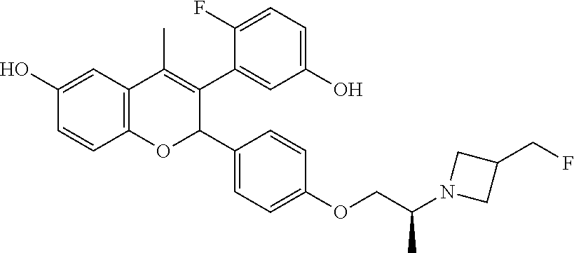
C12=C(C=C(O)C=C1)C(C)=C(C1=CC(O)=CC=C1F)C(C1=CC=C(OCC(N3CC(CF)C3)C)C=C1)O2
